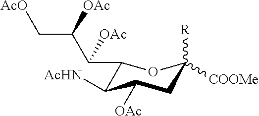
C1(C(C(C[AcO])[OAc])[OAc])C([AcHN])C([OAc])CC([R])([COOMe])O1
